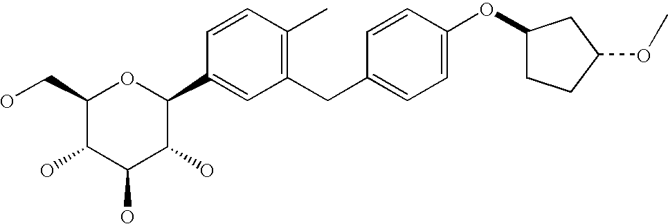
C1(CO)C(O)C(O)C(O)C(C2=CC(CC3=CC=C(OC4CCC(OC)C4)C=C3)=C(C)C=C2)O1
